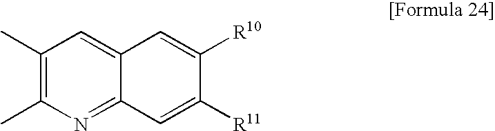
C1(C)=C(C)N=C2C(=C1)C=C([R10])C([R11])=C2
